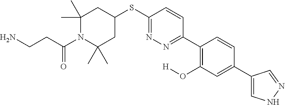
C1(C)(C)N(C(CCN)=O)C(C)(C)CC(SC2=NN=C(C3=C(O[H])C=C(C4=CNN=C4)C=C3)C=C2)C1
